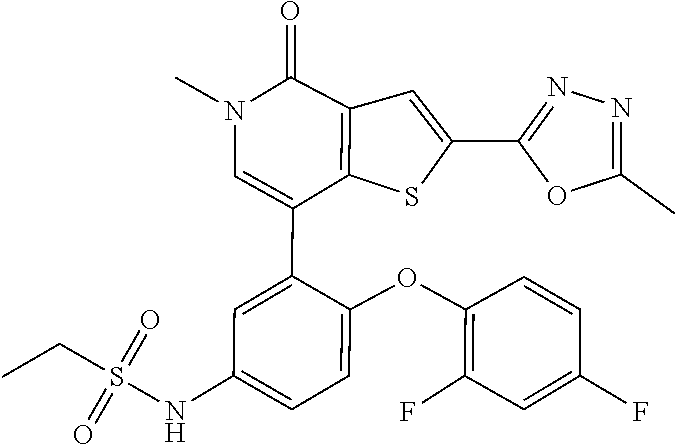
C1(F)=C(OC2=CC=C(NS(CC)(=O)=O)C=C2C2=CN(C)C(=O)C3=C2SC(C2=NN=C(C)O2)=C3)C=CC(F)=C1
